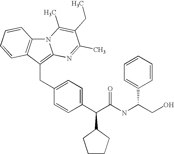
N12C3=C(C(CC4=CC=C(C(C(NC(CO)C5=CC=CC=C5)=O)C5CCCC5)C=C4)=C1N=C(C)C(CC)=C2C)C=CC=C3
